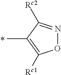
O1N=C([Rc2])C(C)=C1[Rc1]
